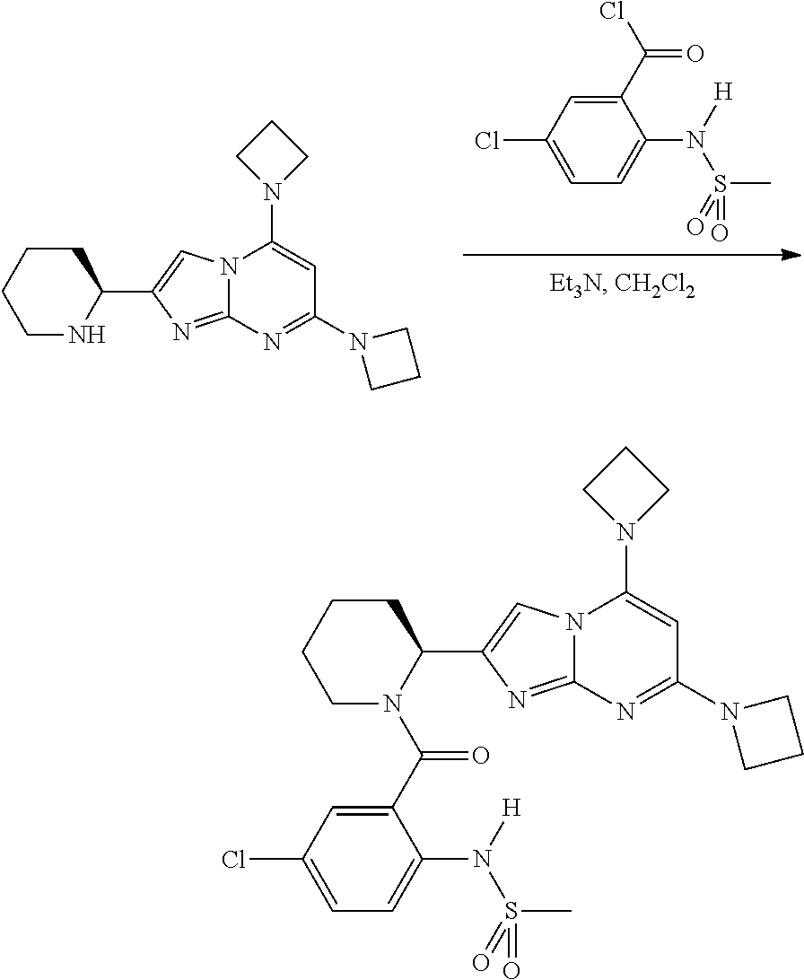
C1(C(Cl)=O)=CC(Cl)=CC=C1N([H])S(=O)(C)=O.C1NC(C2=CN3C(=N2)N=C(N2CCC2)C=C3N2CCC2)CCC1.C1N(C(C2=CC(Cl)=CC=C2N([H])S(=O)(C)=O)=O)C(C2=CN3C(=N2)N=C(N2CCC2)C=C3N2CCC2)CCC1
